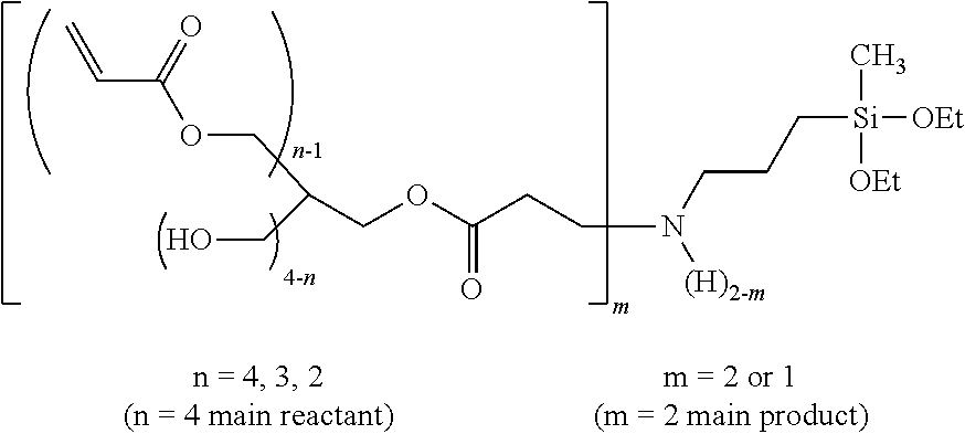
C(C(OCC(COC(CCN([(H)2-m])CCC[Si]([OEt])(C)[OEt])=O)CO)=O)=C
